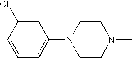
C1=C(Cl)C=CC=C1N1CCN(C)CC1
